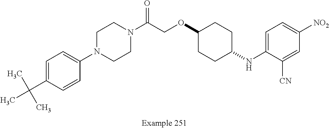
C1=C(C(C)(C)C)C=CC(N2CCN(C(COC3CCC(NC4=CC=C([NO2])C=C4[CN])CC3)=O)CC2)=C1
